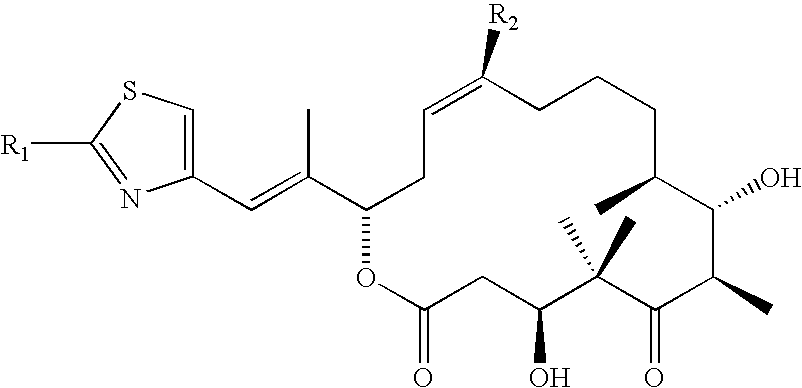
C1(C=C(C2CC=C([R2])CCCC(C)C(O)C(C)C(=O)C(C)(C)C(O)CC(=O)O2)C)=CSC([R1])=N1
